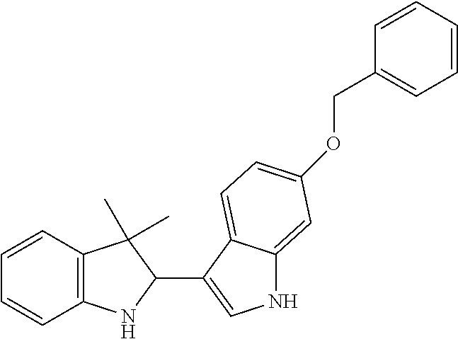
C1=CC2=C(C=C1)NC(C1=CNC3=CC(OCC4=CC=CC=C4)=CC=C13)C2(C)C
